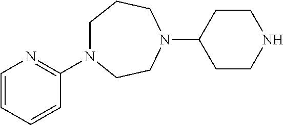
C1=CC=CC(N2CCCN(C3CCNCC3)CC2)=N1
